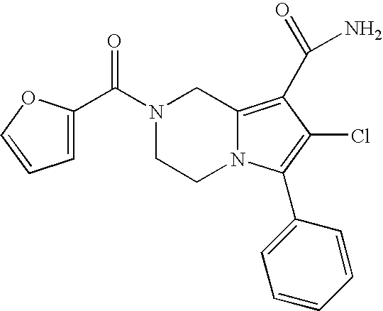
N1(C(=O)C2=CC=CO2)CCN2C(=C(C(N)=O)C(Cl)=C2C2=CC=CC=C2)C1
